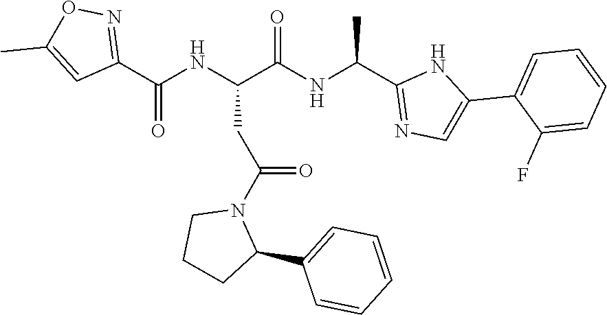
C1(C2=CC=CC=C2)CCCN1C(CC(NC(C1=NOC(C)=C1)=O)C(NC(C1=NC=C(C2=CC=CC=C2F)N1)C)=O)=O
